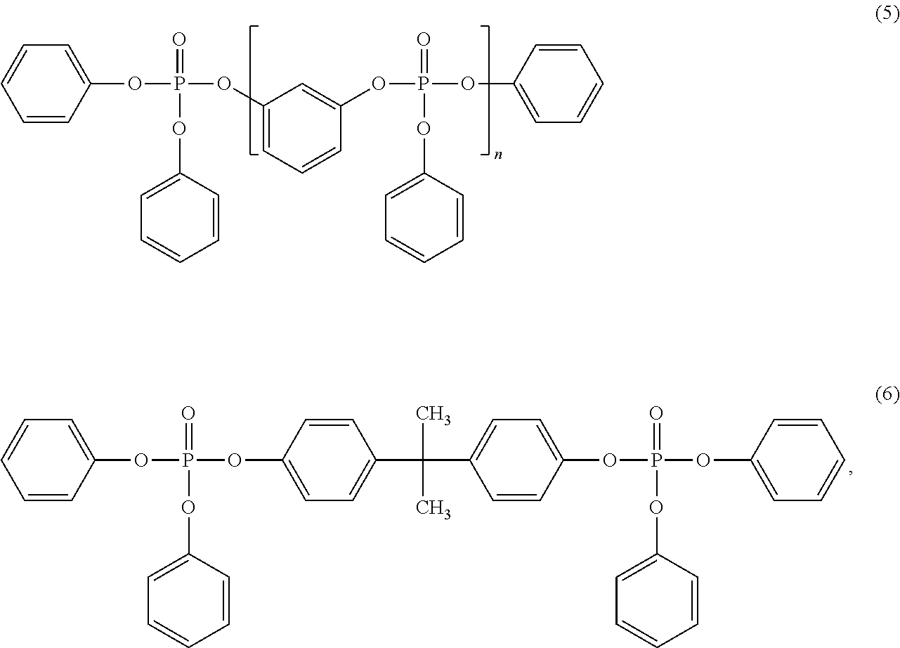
C1=CC(OP(OC2=CC=CC(OP(OC3=CC=CC=C3)(=O)OC3=CC=CC=C3)=C2)(=O)OC2=CC=CC=C2)=CC=C1.C1=CC(OP(OC2=CC=C(C(C)(C)C3=CC=C(OP(OC4=CC=CC=C4)(=O)OC4=CC=CC=C4)C=C3)C=C2)(=O)OC2=CC=CC=C2)=CC=C1
